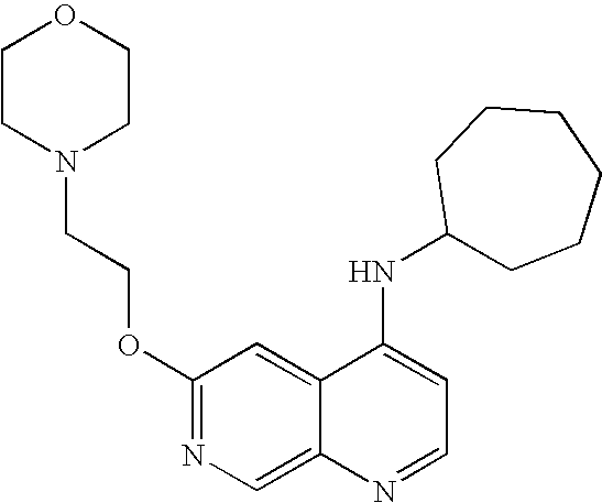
C1CN(CCOC2=NC=C3C(=C2)C(NC2CCCCCC2)=CC=N3)CCO1
